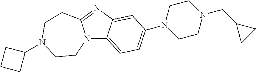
N12C3=CC=C(N4CCN(CC5CC5)CC4)C=C3N=C1CCN(C1CCC1)CC2
